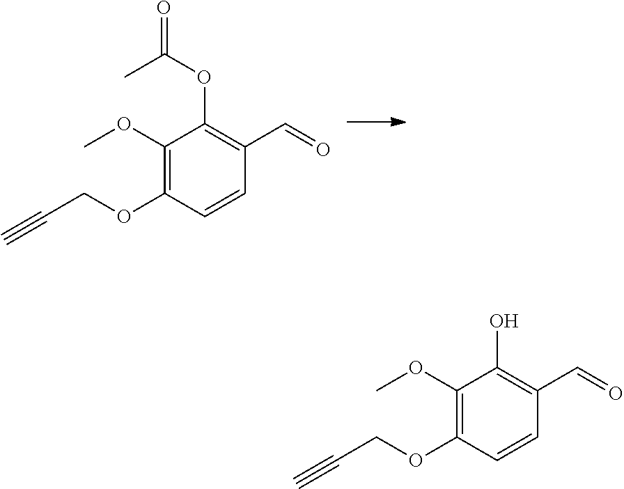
C1(OC(=O)C)=C(C=O)C=CC(OCC#C)=C1OC.C1(O)=C(C=O)C=CC(OCC#C)=C1OC
